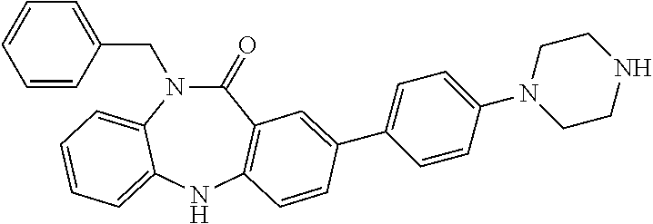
C1=CC(CN2C(=O)C3=C(NC4=CC=CC=C24)C=CC(C2=CC=C(N4CCNCC4)C=C2)=C3)=CC=C1
